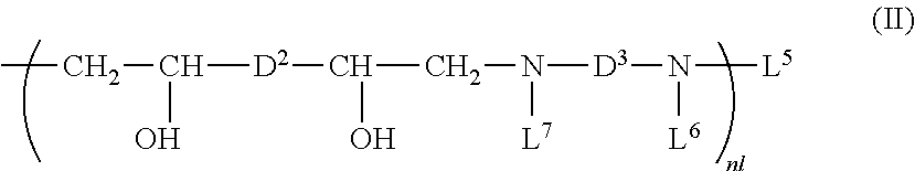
CCC(O)[D2]C(CN([L7])[D3]N([L5])[L6])O
